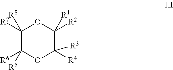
C1([R7])([R8])C([R6])([R5])OC([R4])([R3])C([R1])([R2])O1
